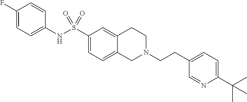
C1(F)=CC=C(NS(C2=CC=C3C(=C2)CCN(CCC2=CC=C(C(C)(C)C)N=C2)C3)(=O)=O)C=C1
